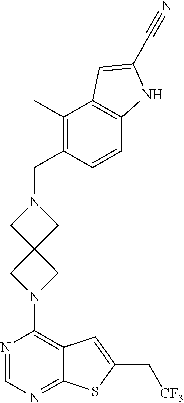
C1(C)=C(CN2CC3(C2)CN(C2=C4C(=NC=N2)SC(C[CF3])=C4)C3)C=CC2=C1C=C(C#N)N2
